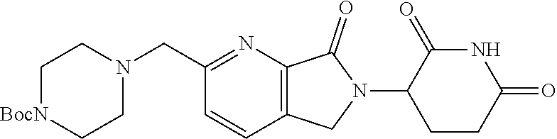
C1CC(=O)NC(=O)C1N1C(=O)C2=C(C1)C=CC(CN1CC[BocN]CC1)=N2
